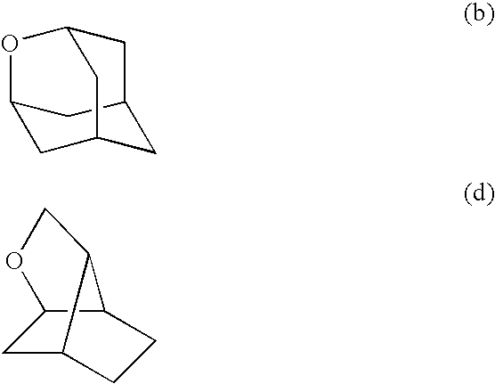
C1C2CCC3C1OCC23.C12CC3CC(CC(C1)C3)O2
